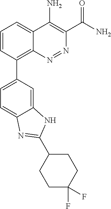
C1=CC(C2=CC=C3C(=C2)NC(C2CCC(F)(F)CC2)=N3)=C2C(=C1)C(N)=C(C(N)=O)N=N2
